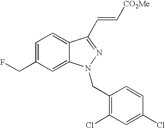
C1=C(CF)C=C2C(=C1)C(C=C[CO2Me])=NN2CC1=C(Cl)C=C(Cl)C=C1
